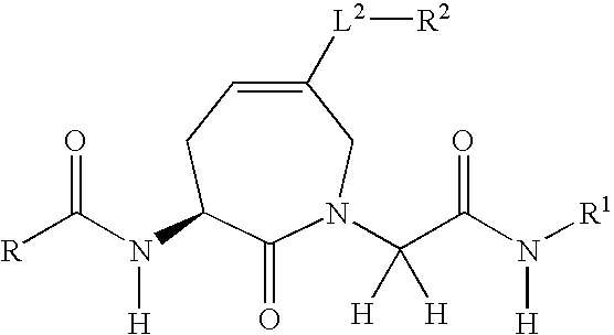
C1([L2][R2])=CCC(N(C([R])=O)[H])C(=O)N(C(C(N([R1])[H])=O)([H])[H])C1
